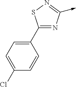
C1(C2=CC=C(Cl)C=C2)=NC(->C)=NS1
